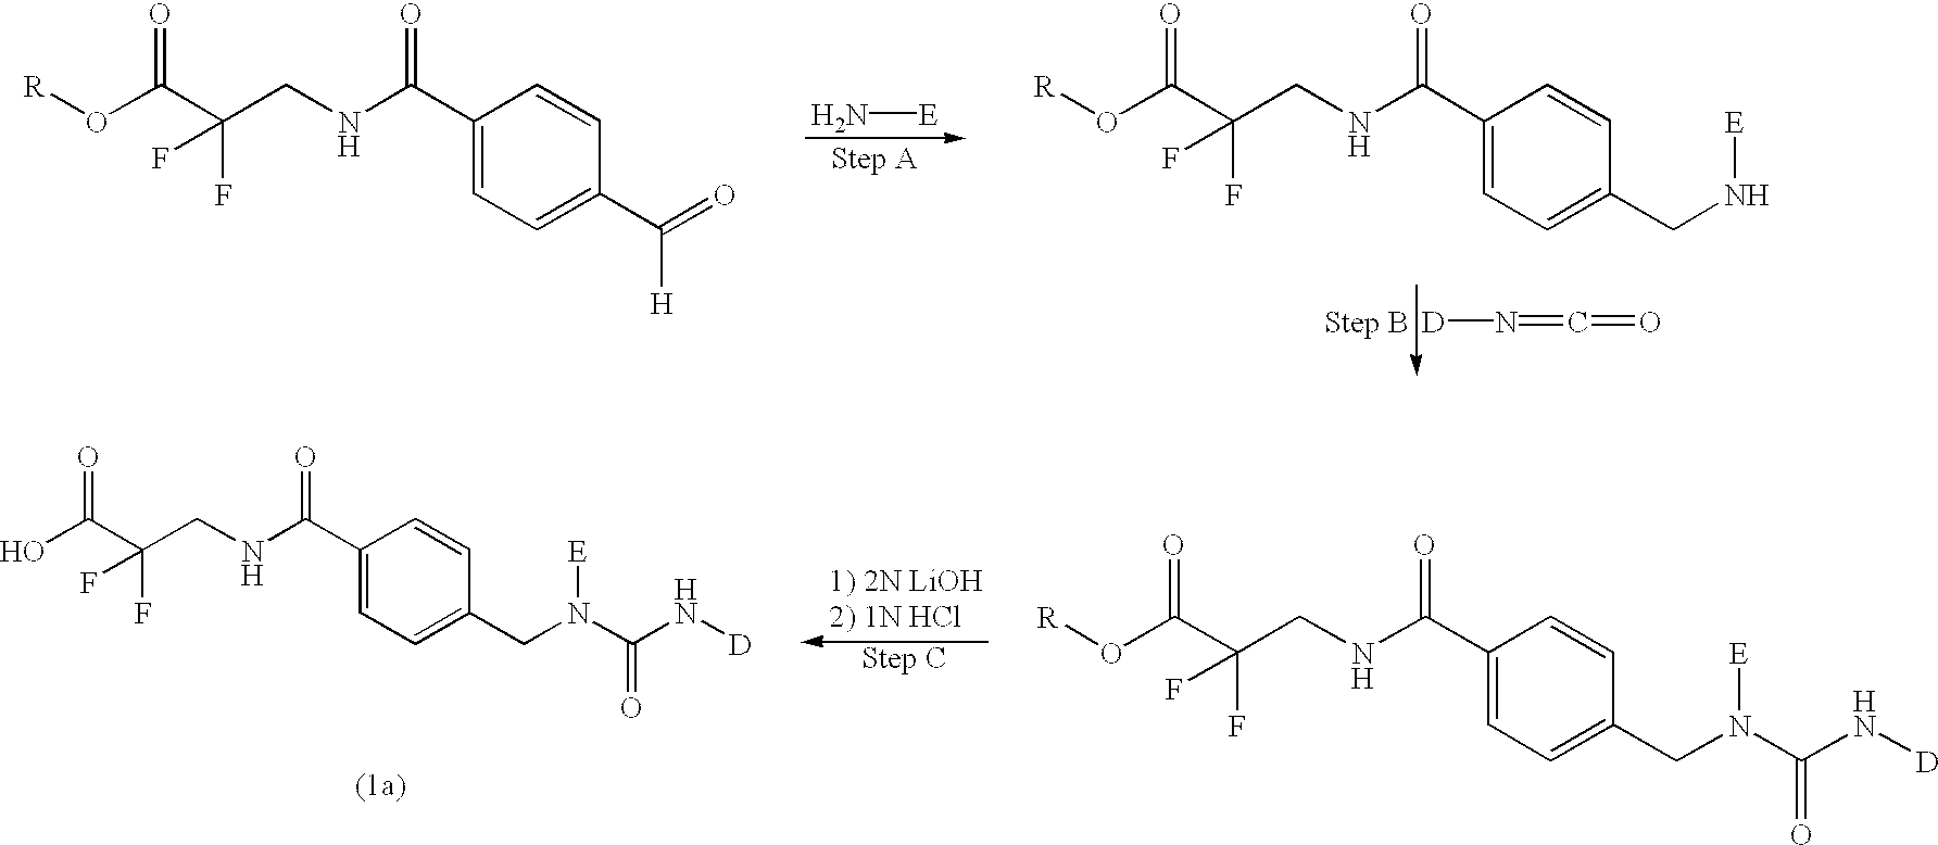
[R]OC(C(CNC(C1=CC=C(C(=O)[H])C=C1)=O)(F)F)=O.N[E].[R]OC(C(CNC(C1=CC=C(CN[E])C=C1)=O)(F)F)=O.[D]N=C=O.OC(C(CNC(C1=CC=C(CN(C(N[D])=O)[E])C=C1)=O)(F)F)=O.[R]OC(C(CNC(C1=CC=C(CN([E])C(N[D])=O)C=C1)=O)(F)F)=O
